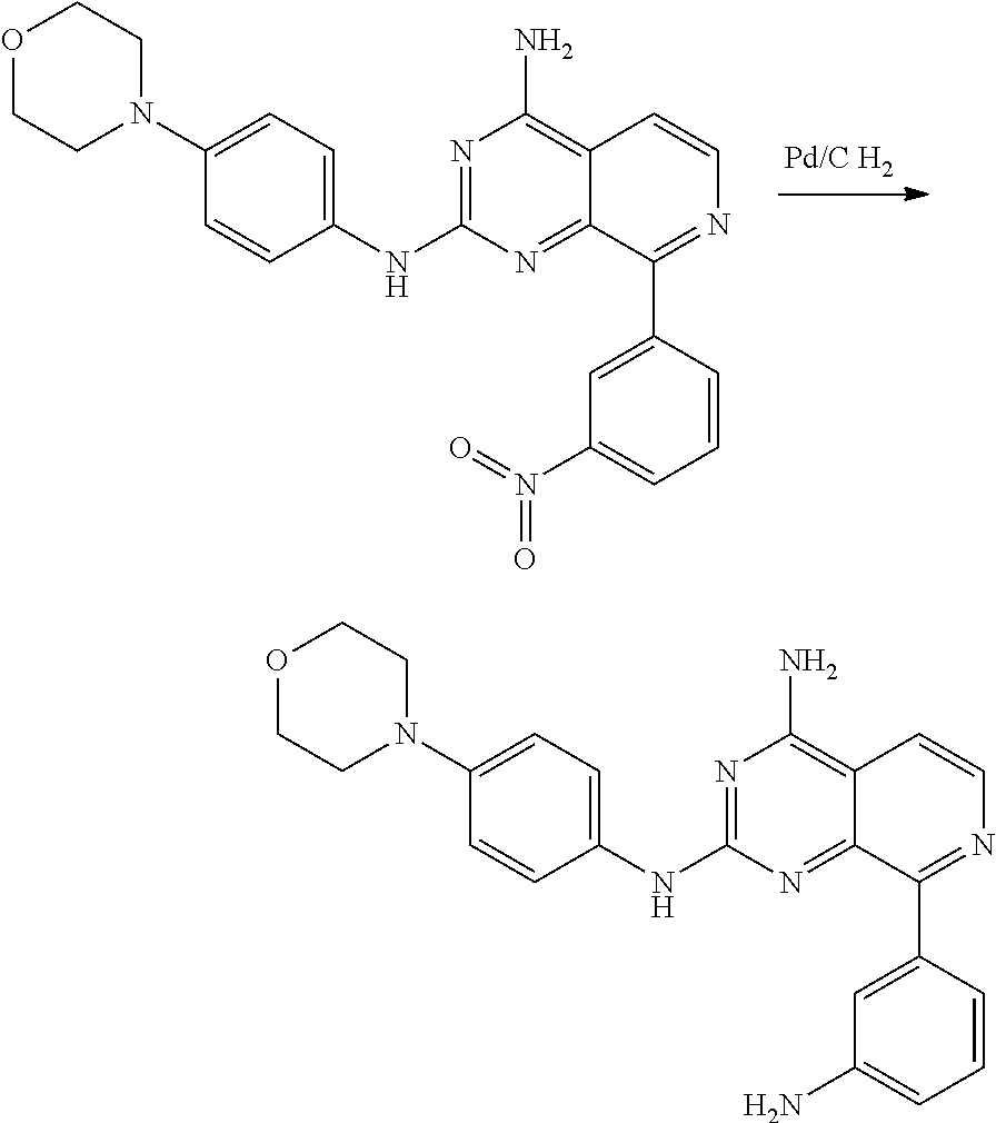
N1=C(NC2=CC=C(N3CCOCC3)C=C2)N=C2C(=C1N)C=CN=C2C1=CC(N(=O)=O)=CC=C1.[Pd/C H2].N1=C(NC2=CC=C(N3CCOCC3)C=C2)N=C2C(=C1N)C=CN=C2C1=CC(N)=CC=C1
